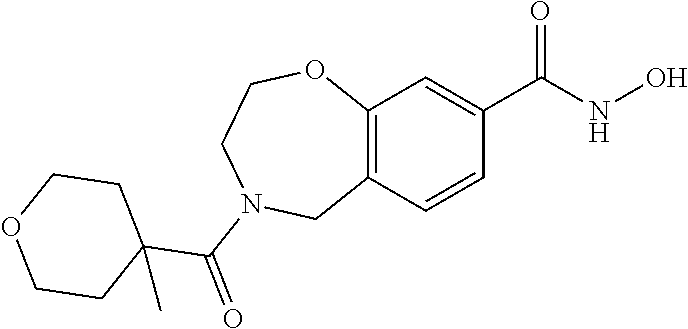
C12=C(C=CC(C(NO)=O)=C1)CN(C(=O)C1(C)CCOCC1)CCO2
